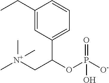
C1(CC)=CC(C(C[N+](C)(C)C)OP([O-])(=O)O)=CC=C1
